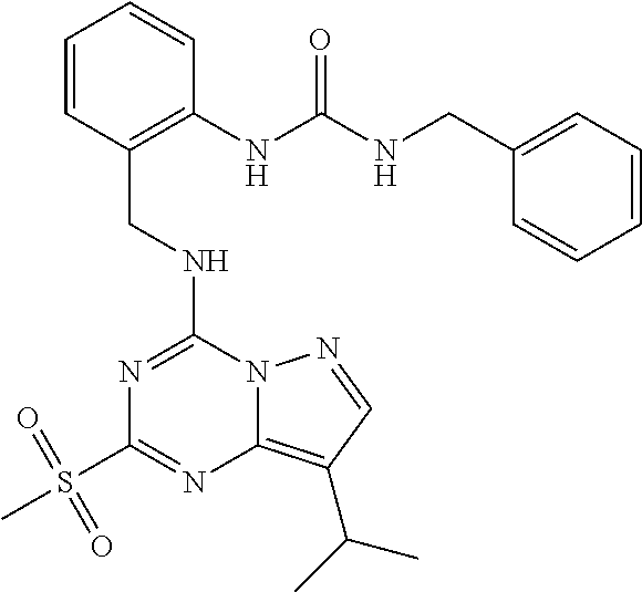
C1=CC(CNC2=NC(S(C)(=O)=O)=NC3=C(C(C)C)C=NN23)=C(NC(NCC2=CC=CC=C2)=O)C=C1
